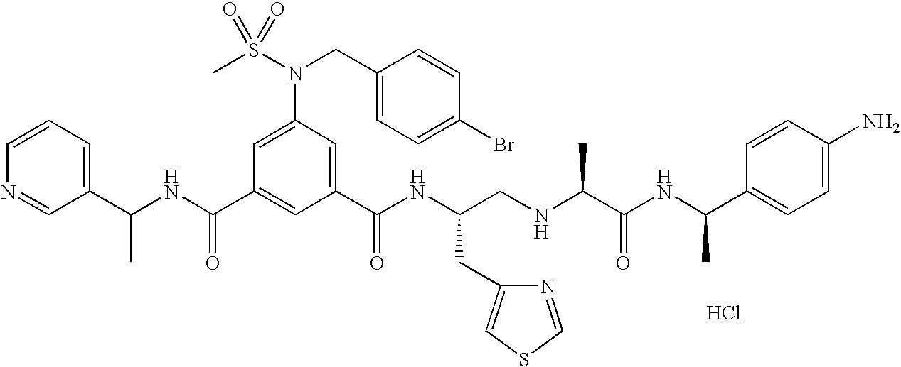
C1(C(NC(C2=CC(C(NC(CNC(C(NC(C3=CC=C(N)C=C3)C)=O)C)CC3=CSC=N3)=O)=CC(N(S(C)(=O)=O)CC3=CC=C(Br)C=C3)=C2)=O)C)=CC=CN=C1.Cl
